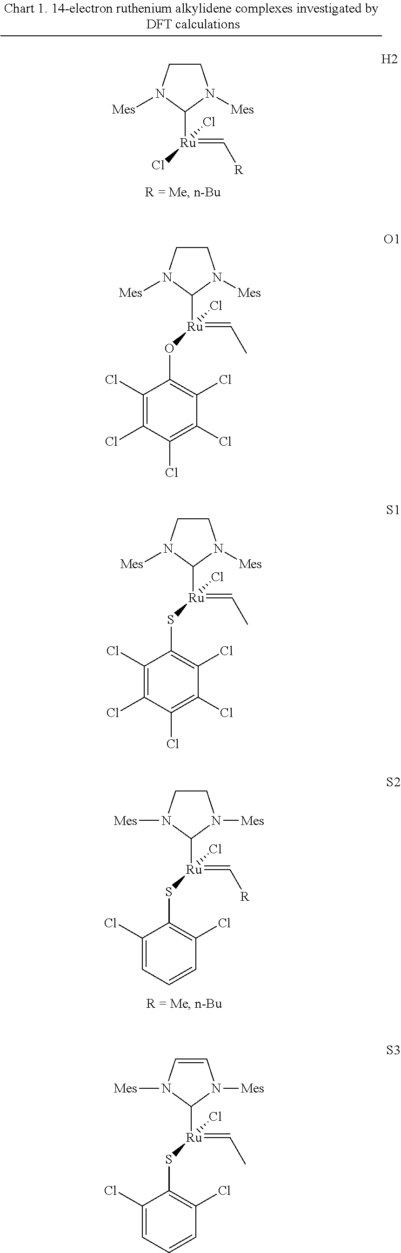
C1CN([Mes])C([Ru](Cl)(=C[R])SC2=C(Cl)C=CC=C2Cl)N1[Mes].C1CN([Mes])C([Ru](Cl)(=C[R])Cl)N1[Mes].[H2].C1CN([Mes])C([Ru](Cl)(=CC)OC2=C(Cl)C(Cl)=C(Cl)C(Cl)=C2Cl)N1[Mes].C1CN([Mes])C([Ru](Cl)(=CC)SC2=C(Cl)C(Cl)=C(Cl)C(Cl)=C2Cl)N1[Mes].C1=CN([Mes])C([Ru](Cl)(=CC)SC2=C(Cl)C=CC=C2Cl)N1[Mes]
